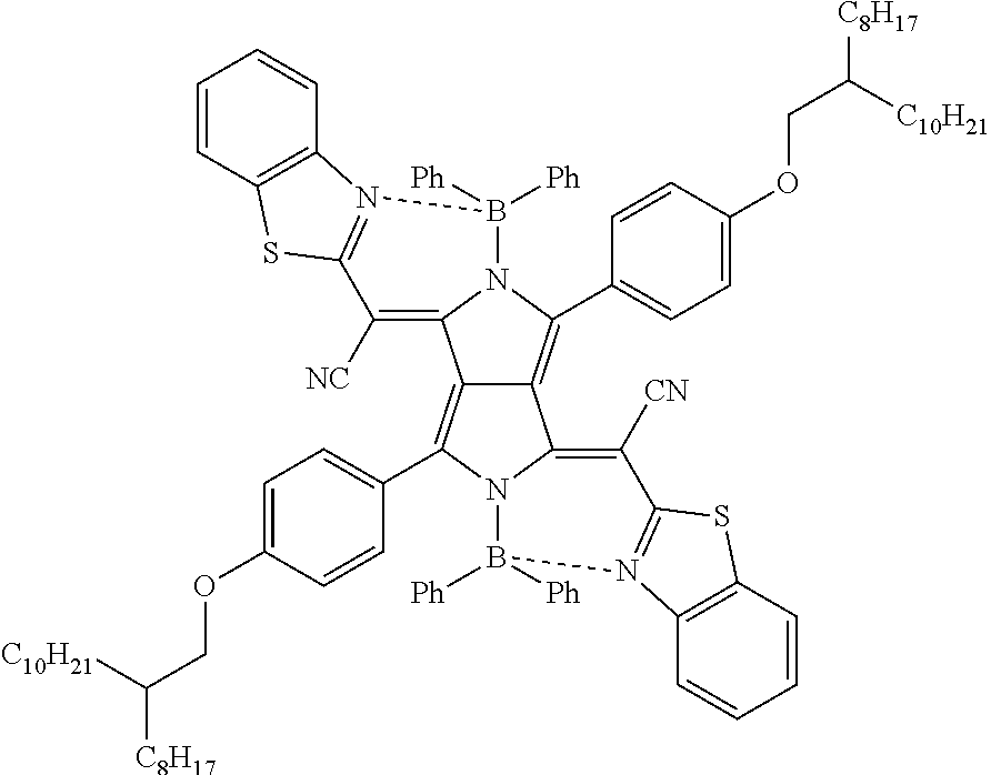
C12=C(C3=CC=C(OCC([C8H17])[C10H21])C=C3)N3C(=C([CN])C4=N(B3([Ph])[Ph])C3=C(C=CC=C3)S4)C1=C(C1=CC=C(OCC([C8H17])[C10H21])C=C1)N1C2=C([NC])C2=N(B1([Ph])[Ph])C1=C(C=CC=C1)S2
